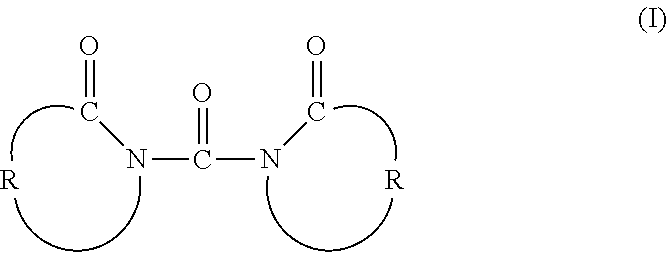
C(NC=O)(NC=O)=O.[R].[R]
